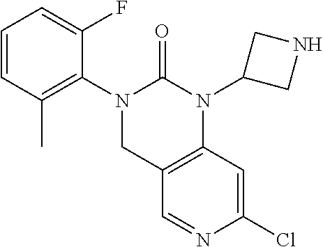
C1(Cl)=CC2=C(C=N1)CN(C1=C(C)C=CC=C1F)C(=O)N2C1CNC1
